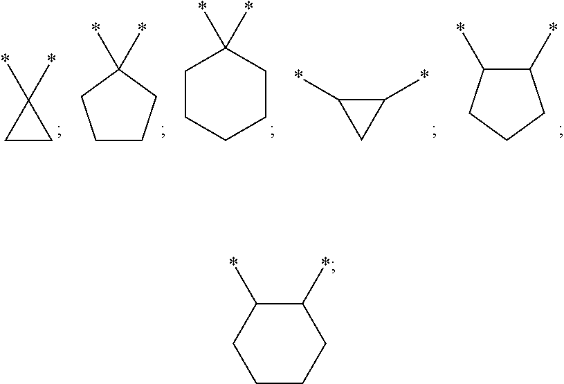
C1CC1(*)*.C1CCC(*)(*)C1.C1CCCCC1(*)*.C1(*)CC1*.C1(*)C(*)CCC1.C1CCCC(*)C1*
